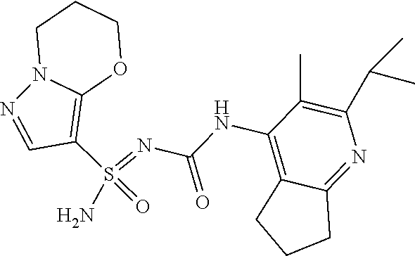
C1(S(=O)(=NC(NC2=C3C(=NC(C(C)C)=C2C)CCC3)=O)N)=C2OCCCN2N=C1
